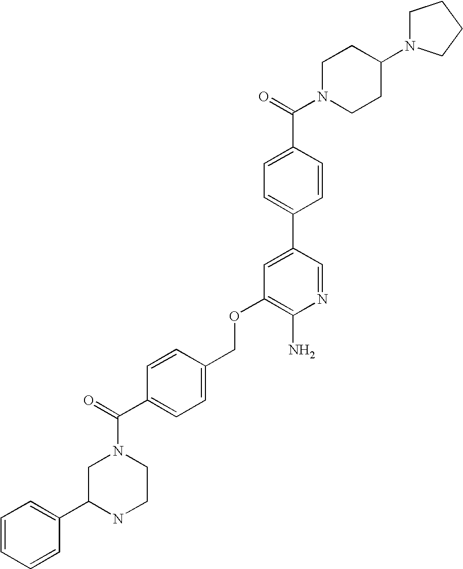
C(OC1=C(N)N=CC(C2=CC=C(C(=O)N3CCC(N4CCCC4)CC3)C=C2)=C1)C1=CC=C(C(=O)N2CC(C3=CC=CC=C3)NCC2)C=C1
